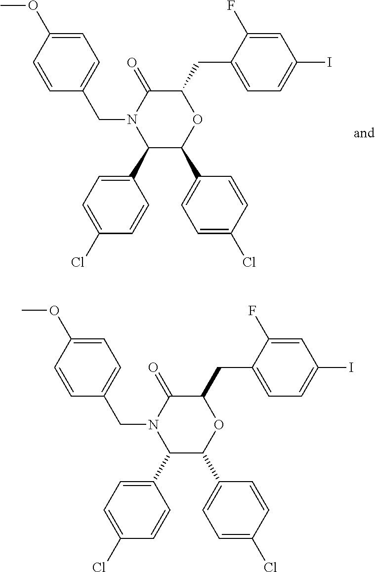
C1(C2=CC=C(Cl)C=C2)C(C2=CC=C(Cl)C=C2)OC(CC2=CC=C(I)C=C2F)C(=O)N1CC1=CC=C(OC)C=C1.C1(C2=CC=C(Cl)C=C2)C(C2=CC=C(Cl)C=C2)OC(CC2=CC=C(I)C=C2F)C(=O)N1CC1=CC=C(OC)C=C1
